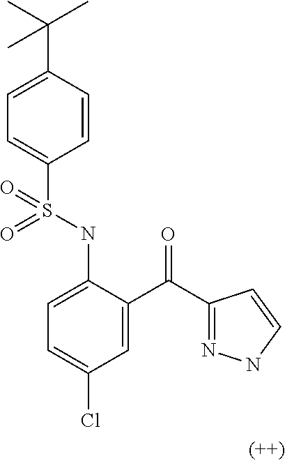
C1=C(C(C)(C)C)C=CC(S(NC2=CC=C(Cl)C=C2C(C2=NNC=C2)=O)(=O)=O)=C1
